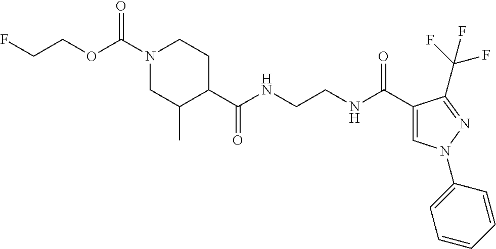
C(COC(N1CC(C)C(C(NCCNC(C2=CN(C3=CC=CC=C3)N=C2C(F)(F)F)=O)=O)CC1)=O)F
